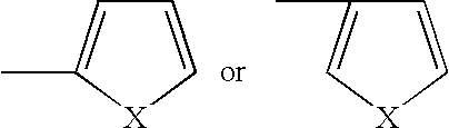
C1=C[X]C(C)=C1.C1=C[X]C=C1C
